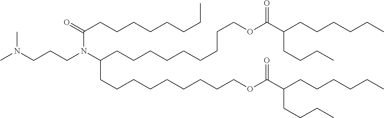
CN(CCCN(C(CCCCCCCC)=O)C(CCCCCCCCCOC(C(CCCCCC)CCCC)=O)CCCCCCCCCOC(C(CCCCCC)CCCC)=O)C
